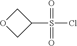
C1(S(Cl)(=O)=O)COC1
